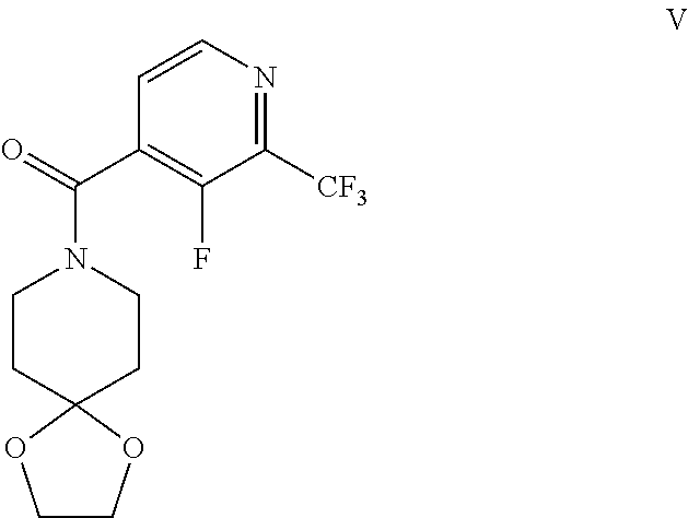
C1([CF3])=NC=CC(C(=O)N2CCC3(CC2)OCCO3)=C1F
